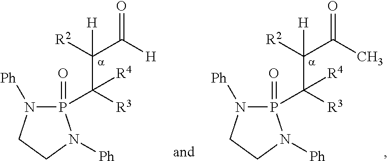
P1(=O)(C(C(C(=O)[H])([R2])[H])([R3])[R4])N([Ph])CCN1[Ph].P1(=O)(C(C(C(=O)C)([R2])[H])([R3])[R4])N([Ph])CCN1[Ph]
